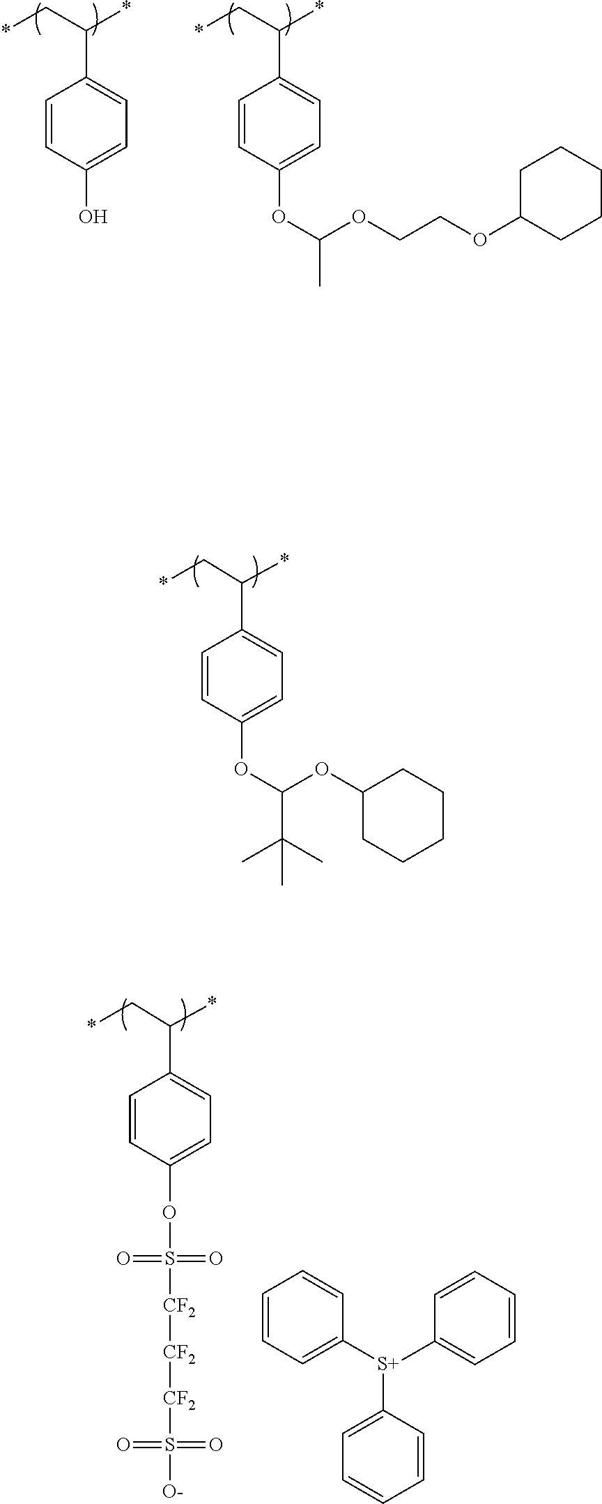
*CC(*)C1=CC=C(O)C=C1.*CC(*)C1=CC=C(OC(C)OCCOC2CCCCC2)C=C1.*CC(*)C1=CC=C(OC(C(C)(C)C)OC2CCCCC2)C=C1.C1=CC=C([S+](C2=CC=CC=C2)C2=CC=CC=C2)C=C1.*CC(*)C1=CC=C(OS(=O)([CF2][CF2][CF2]S(=O)(=O)[O-])=O)C=C1
